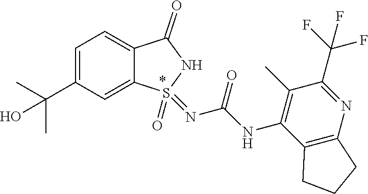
C1=C(C(C)(C)O)C=C2C(=C1)C(=O)NS2(=O)=NC(=O)NC1=C(C)C(C(F)(F)F)=NC2=C1CCC2
